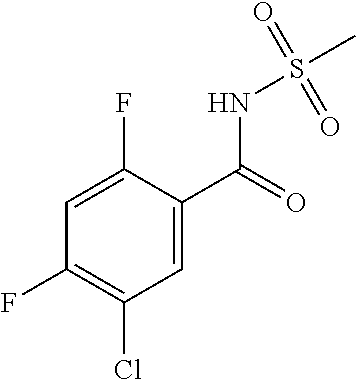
C1=C(C(NS(C)(=O)=O)=O)C(F)=CC(F)=C1Cl
